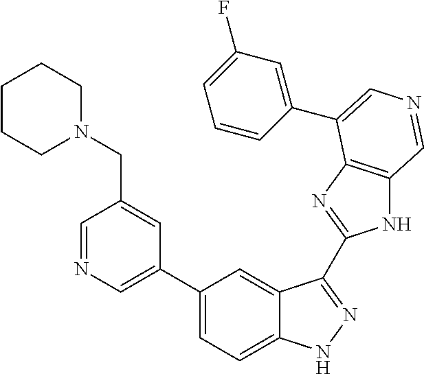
C1(C2=CN=CC(CN3CCCCC3)=C2)=CC=C2C(=C1)C(C1=NC3=C(N1)C=NC=C3C1=CC(F)=CC=C1)=NN2
